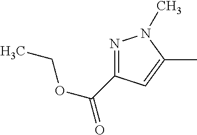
N1=C(C(OCC)=O)C=C(C)N1C
